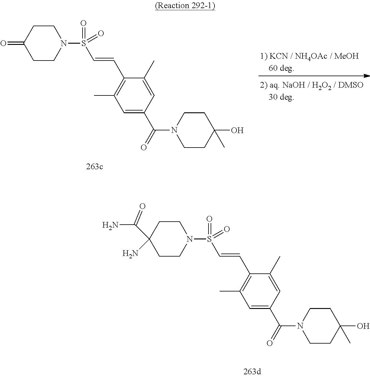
O=C1CCN(S(C=CC2=C(C)C=C(C(=O)N3CCC(C)(O)CC3)C=C2C)(=O)=O)CC1.C1(C(N)=O)(N)CCN(S(C=CC2=C(C)C=C(C(=O)N3CCC(C)(O)CC3)C=C2C)(=O)=O)CC1
